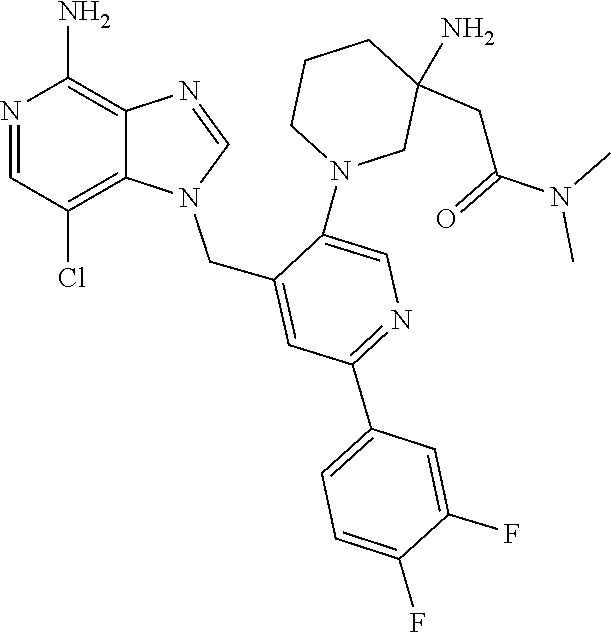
N(C)(C(=O)CC1(N)CN(C2=CN=C(C3=CC=C(F)C(F)=C3)C=C2CN2C=NC3=C(N)N=CC(Cl)=C23)CCC1)C
